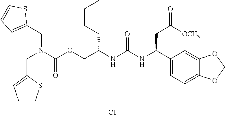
C(N(C(OCC(NC(NC(C1=CC=C2C(=C1)OCO2)CC(=O)[OCH3])=O)CCCC)=O)CC1=CC=CS1)C1=CC=CS1.[C1]
